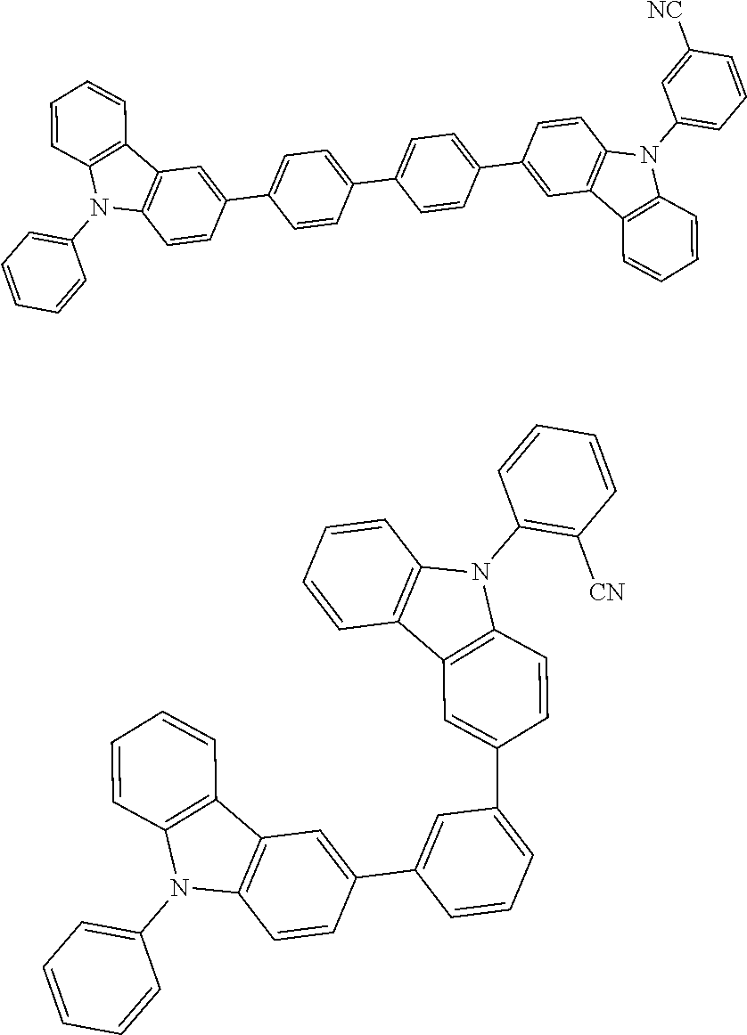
C12=C(C=CC=C1)C1=C(N2C2=CC=CC=C2)C=CC(C2=CC=C(C3=CC=C(C4=CC5=C(C=C4)N(C4=CC=CC([NC])=C4)C4=C5C=CC=C4)C=C3)C=C2)=C1.C12=C(C=CC=C1)C1=C(N2C2=CC=CC=C2)C=CC(C2=CC(C3=CC4=C(N(C5=C([CN])C=CC=C5)C5=C4C=CC=C5)C=C3)=CC=C2)=C1
